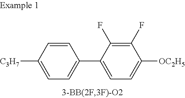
C1(F)=C(F)C(C2=CC=C([C3H7])C=C2)=CC=C1[OC2H5]
